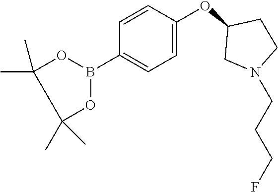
C1(B2OC(C)(C)C(C)(C)O2)=CC=C(OC2CN(CCCF)CC2)C=C1
